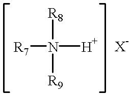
[R7]N([H])([R8])[R9]
